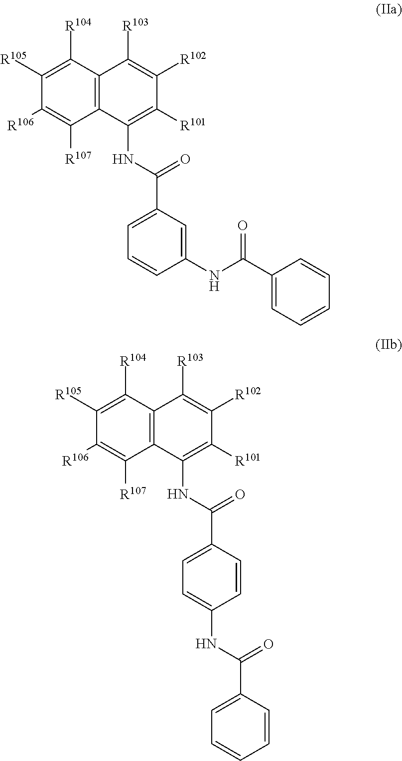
C12=C(C([R104])=C([R105])C([R106])=C1[R107])C([R103])=C([R102])C([R101])=C2NC(=O)C1=CC=CC(NC(C2=CC=CC=C2)=O)=C1.C12=C(C([R104])=C([R105])C([R106])=C1[R107])C([R103])=C([R102])C([R101])=C2NC(=O)C1=CC=C(NC(C2=CC=CC=C2)=O)C=C1
